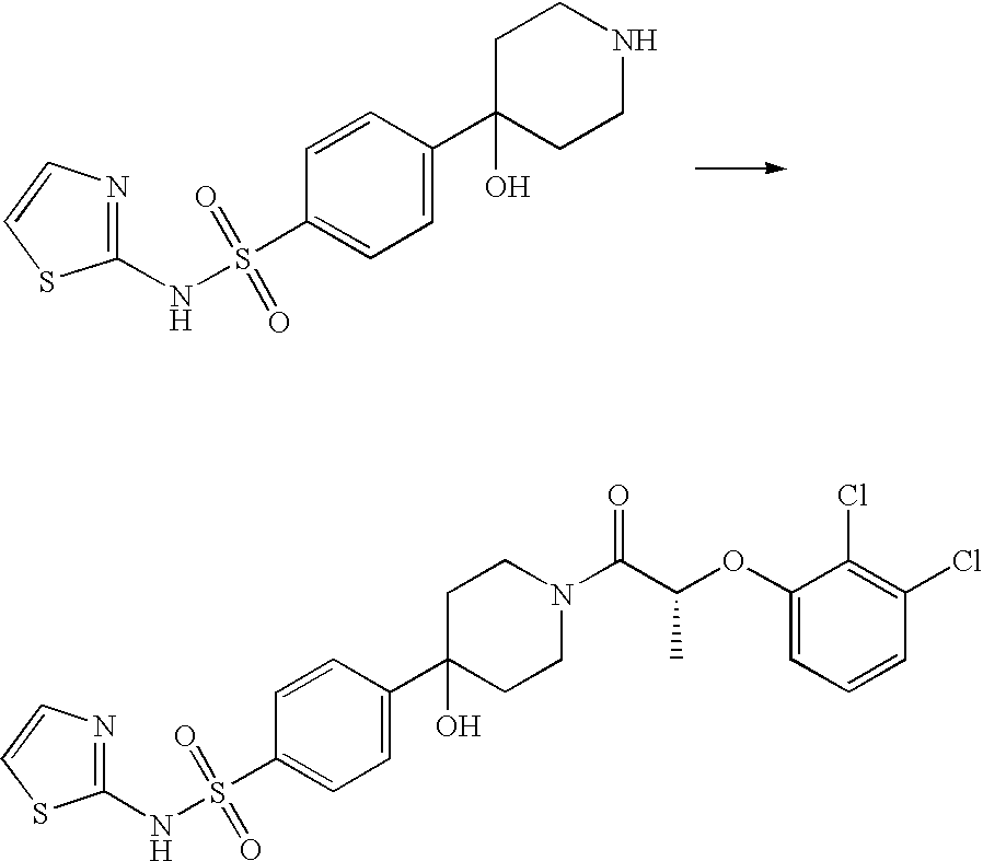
C1=C(C2(O)CCN(C(C(OC3=CC=CC(Cl)=C3Cl)C)=O)CC2)C=CC(S(NC2=NC=CS2)(=O)=O)=C1.C1=C(C2(O)CCNCC2)C=CC(S(NC2=NC=CS2)(=O)=O)=C1
